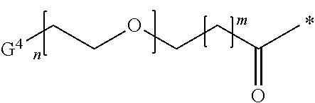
C(COCCC(C)=O)[G4]
